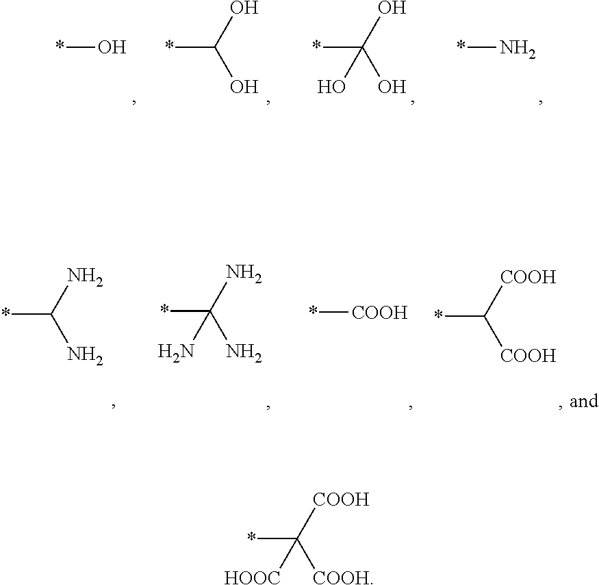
*O.*C(O)O.*C(O)(O)O.*N.*C(N)N.*C(N)(N)N.*[COOH].*C([COOH])[COOH].*C([COOH])([COOH])[HOOC]
